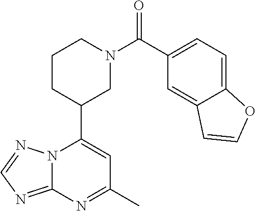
N12C(=NC=N1)N=C(C)C=C2C1CN(C(=O)C2=CC=C3C(=C2)C=CO3)CCC1
